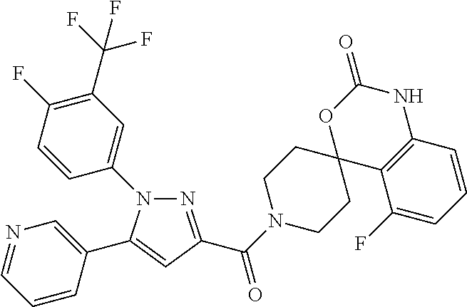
N1=C(C(=O)N2CCC3(CC2)C2=C(NC(=O)O3)C=CC=C2F)C=C(C2=CN=CC=C2)N1C1=CC(C(F)(F)F)=C(F)C=C1
